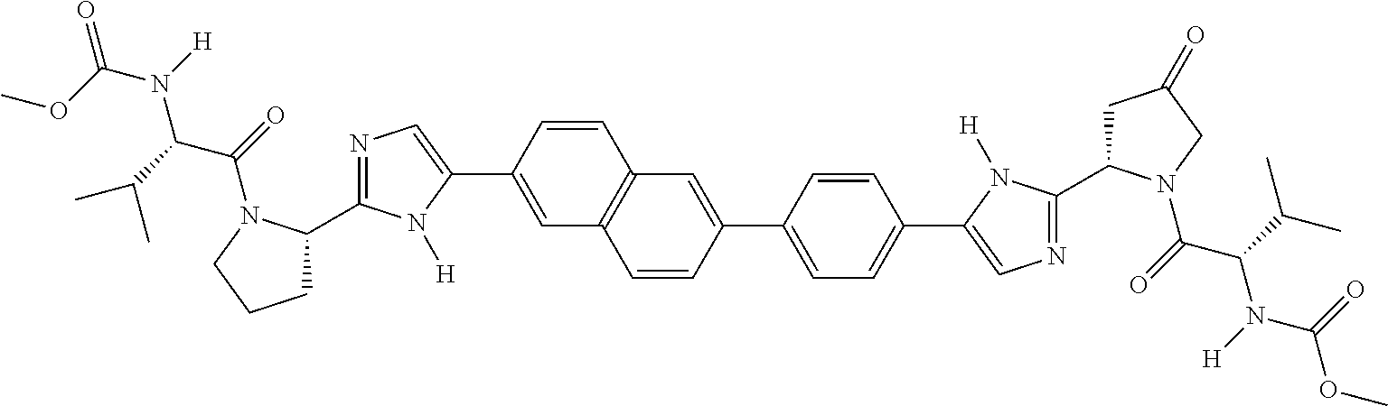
C1=C(C2=CN=C(C3CCCN3C(=O)C(C(C)C)N(C(=O)OC)[H])N2[H])C=CC2=C1C=CC(C1=CC=C(C3=CN=C(C4CC(=O)CN4C(=O)C(C(C)C)N(C(OC)=O)[H])N3[H])C=C1)=C2
